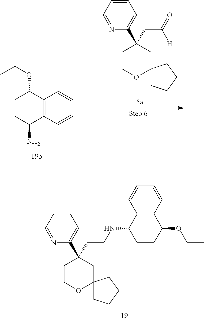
C1COC2(CC1(C1=CC=CC=N1)CCNC1CCC(OCC)C3=C1C=CC=C3)CCCC2.C12=C(C=CC=C1)C(N)CCC2OCC.C1COC2(CC1(C1=CC=CC=N1)CC(=O)[H])CCCC2
